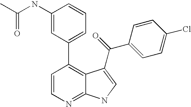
C1=CN=C2C(=C1C1=CC=CC(NC(C)=O)=C1)C(C(C1=CC=C(Cl)C=C1)=O)=CN2
